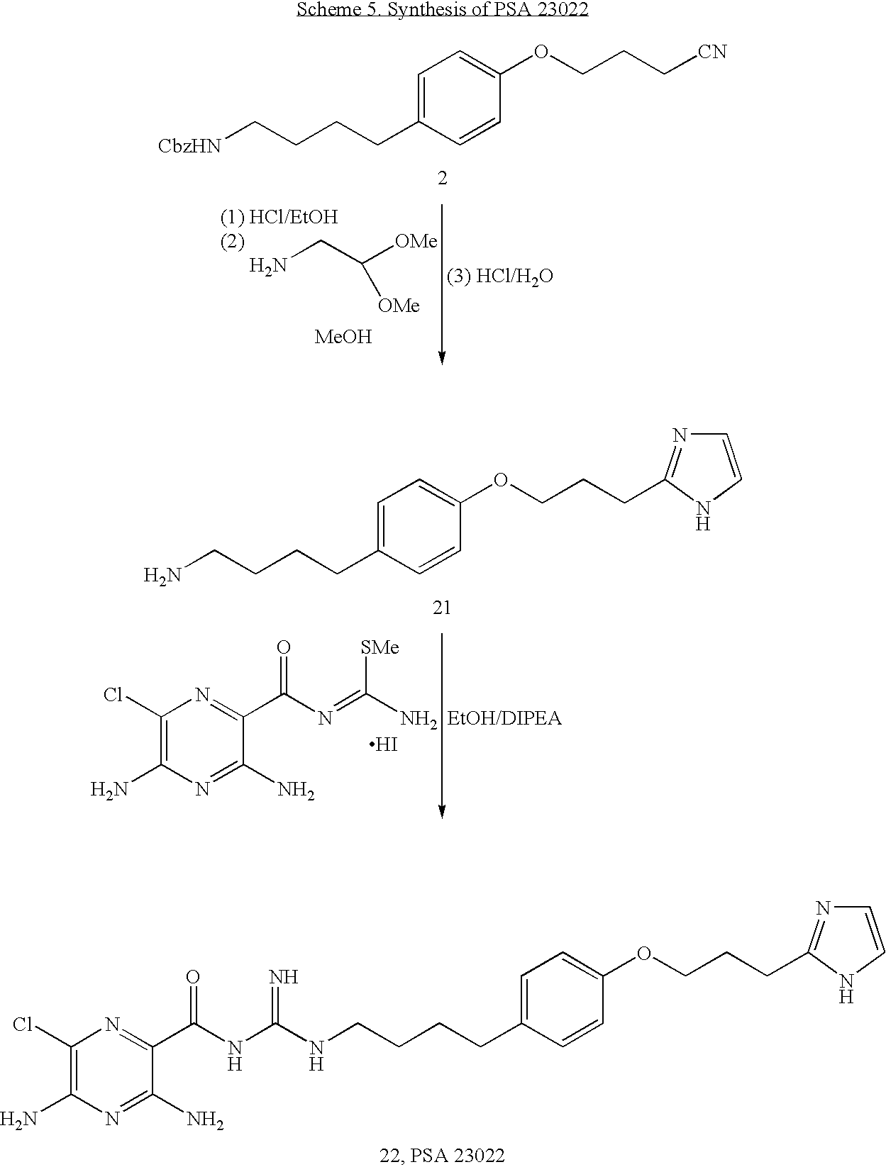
C1=C(CCCC[CbzHN])C=CC(OCCC[CN])=C1.NCC([OMe])[OMe].[MeOH].C1=C(CCCCN)C=CC(OCCCC2=NC=CN2)=C1.C1(Cl)=C(N)N=C(N)C(C(N=C([SMe])N)=O)=N1.I.C1=C(CCCCNC(NC(C2=NC(Cl)=C(N)N=C2N)=O)=N)C=CC(OCCCC2=NC=CN2)=C1
